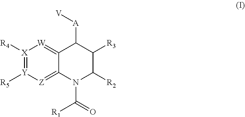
[X]1([R4])=[Y]([R5])[Z]=C2C(=[W]1)C([A][V])C([R3])C([R2])N2C([R1])=O
